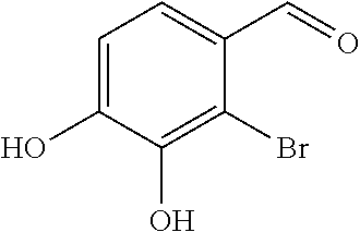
C1(C=O)=CC=C(O)C(O)=C1Br
